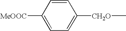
C1([MeOOC])=CC=C([CH2O]C)C=C1
